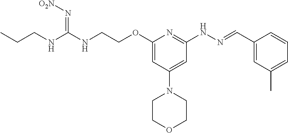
N(C(NCCC)=N[O2N])CCOC1=CC(N2CCOCC2)=CC(NN=CC2=CC(C)=CC=C2)=N1
